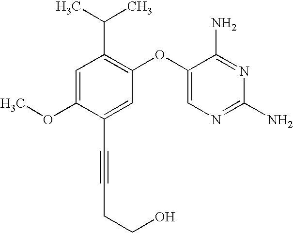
C1=C(OC)C(C#CCCO)=CC(OC2=CN=C(N)N=C2N)=C1C(C)C
